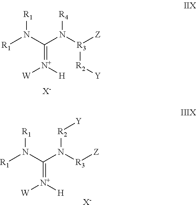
[R1]N(C(N([R3]([Z])[R2][Y])[R4])=[N+]([W])[H])[R1].[X-].[R1]N(C(N([R3][Z])[R2][Y])=[N+]([W])[H])[R1].[X-]
